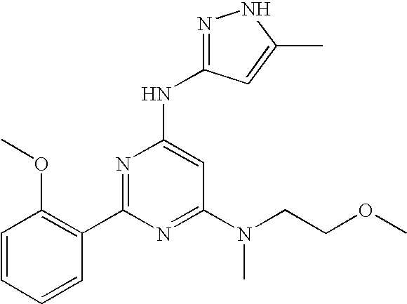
C1=CC=CC(C2=NC(NC3=NNC(C)=C3)=CC(N(CCOC)C)=N2)=C1OC
